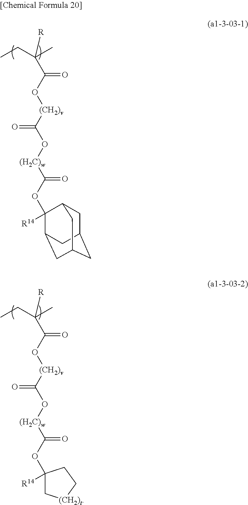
CCC(C)([R])C(O[(CH2)v]C(O[(H2C)w]C(OC1([R14])C2CC3CC(CC1C3)C2)=O)=O)=O.CCC(C)([R])C(O[(CH2)v]C(O[(H2C)w]C(OC1([R14])C[(CH2)t]CC1)=O)=O)=O
